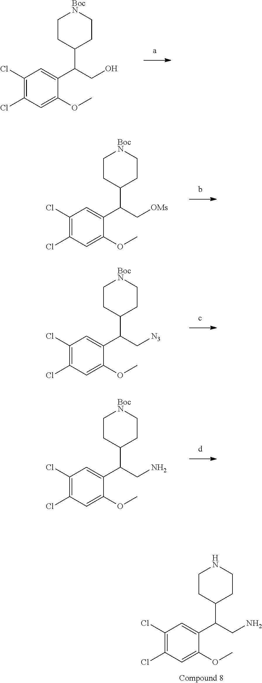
C1(Cl)=C(Cl)C=C(OC)C(C(CN)C2CCNCC2)=C1.C1(Cl)=C(Cl)C=C(OC)C(C(CO)C2CC[BocN]CC2)=C1.C1(Cl)=C(Cl)C=C(OC)C(C(C[OMs])C2CC[BocN]CC2)=C1.C1(Cl)=C(Cl)C=C(OC)C(C(C[N3])C2CC[BocN]CC2)=C1.C1(Cl)=C(Cl)C=C(OC)C(C(CN)C2CC[BocN]CC2)=C1
